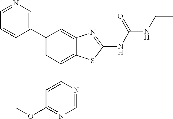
C1(C2=CN=CC=C2)=CC(C2=CC(OC)=NC=N2)=C2C(=C1)N=C(NC(NCC)=O)S2
